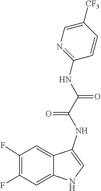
N(C1=CNC2=CC(F)=C(F)C=C12)C(C(NC1=NC=C([CF3])C=C1)=O)=O
